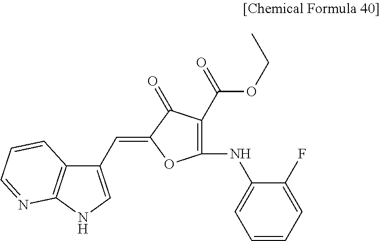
C1(C=C2OC(NC3=CC=CC=C3F)=C(C(OCC)=O)C2=O)=CNC2=C1C=CC=N2
